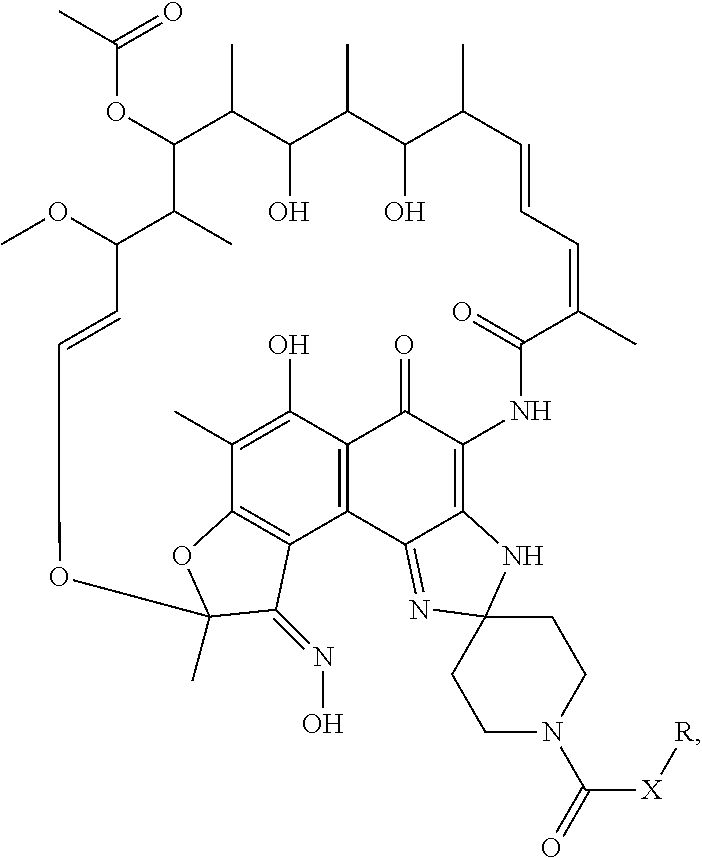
O(C1C(C)C(O)C(C)C(O)C(C)C=CC=C(C)C(=O)NC2=C3C(=NC4(N3)CCN(C([X][R])=O)CC4)C3=C(C2=O)C(O)=C(C)C2=C3C(=NO)C(C)(O2)OC=CC(OC)C1C)C(C)=O
